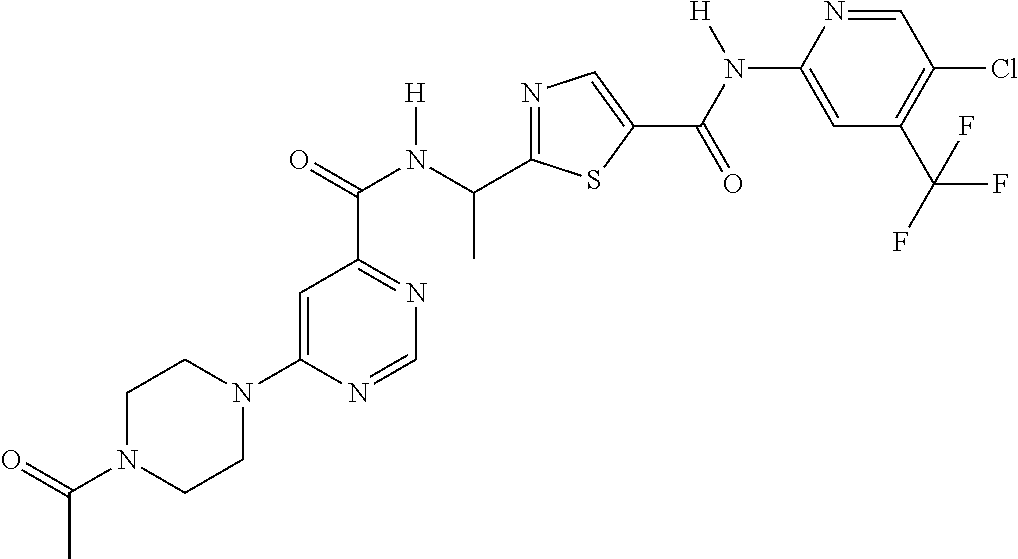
C1=C(N2CCN(C(=O)C)CC2)N=CN=C1C(N(C(C1=NC=C(C(=O)N(C2=CC(C(F)(F)F)=C(Cl)C=N2)[H])S1)C)[H])=O
